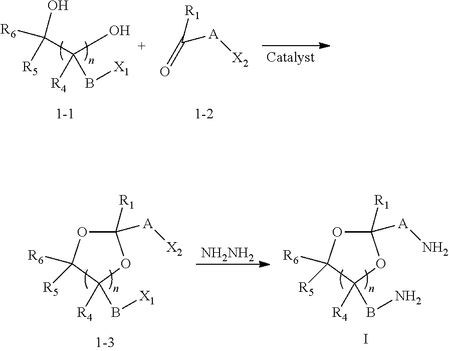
C(C(O)([R4])B[X1])(O)([R6])[R5].C([A][X2])([R1])=O.C1([R1])([A][X2])OC([R6])([R5])C([R4])(B[X1])O1.[NH2NH2].C1([R1])([A]N)OC([R6])([R5])C([R4])(BN)O1.I
